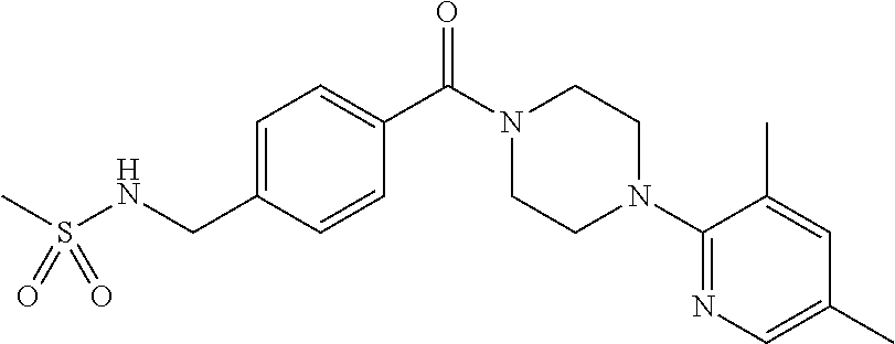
C1=C(CNS(C)(=O)=O)C=CC(C(N2CCN(C3=NC=C(C)C=C3C)CC2)=O)=C1
